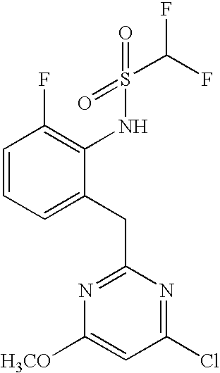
C1=CC=C(CC2=NC([H3CO])=CC(Cl)=N2)C(NS(C(F)F)(=O)=O)=C1F
